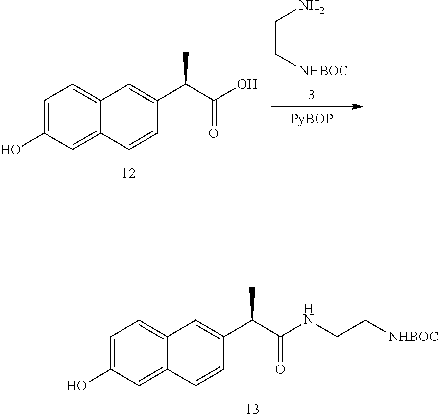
C1=C(O)C=C2C(=C1)C=C(C(C(O)=O)C)C=C2.C(C[NHBOC])N.C1=C(O)C=C2C(=C1)C=C(C(C(NCC[NHBOC])=O)C)C=C2
